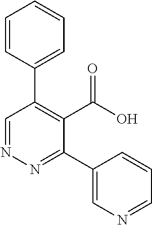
N1=CC(C2=CC=CC=C2)=C(C(=O)O)C(C2=CN=CC=C2)=N1
